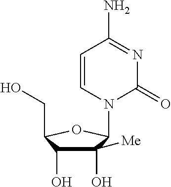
C1(O)([Me])C(O)C(CO)OC1N1C=CC(N)=NC1=O
